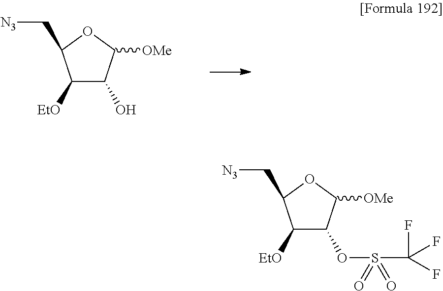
C(C1C([EtO])C(O)C([OMe])O1)[N3].C(C1C([EtO])C(OS(C(F)(F)F)(=O)=O)C([OMe])O1)[N3]
